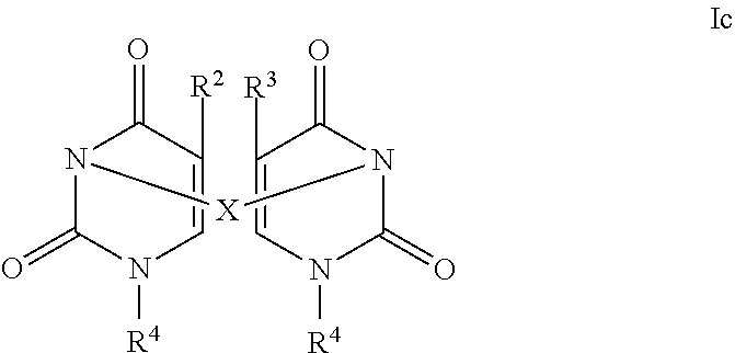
N1([X]N2C(=O)N([R4])C=C([R3])C2=O)C(=O)N([R4])C=C([R2])C1=O
